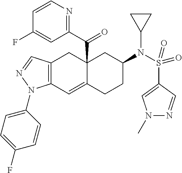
C12(C(C3=NC=CC(F)=C3)=O)C(=CC3=C(C1)C=NN3C1=CC=C(F)C=C1)CCC(N(S(C1=CN(C)N=C1)(=O)=O)C1CC1)C2
